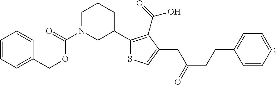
C1=CC=C(COC(N2CC(C3=C(C(=O)O)C(CC(CCC4=CC=CC=C4)=O)=CS3)CCC2)=O)C=C1
